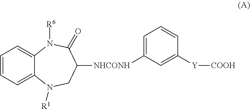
C1=CC=C2C(=C1)N([R6])C(=O)C([NHCONH]C1=CC=CC([Y][COOH])=C1)CN2[R1]
